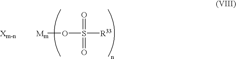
[Mm]OS(=O)(=O)[R33]
